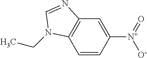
C1=CC([N+](=O)[O-])=CC2=C1N(CC)C=N2
